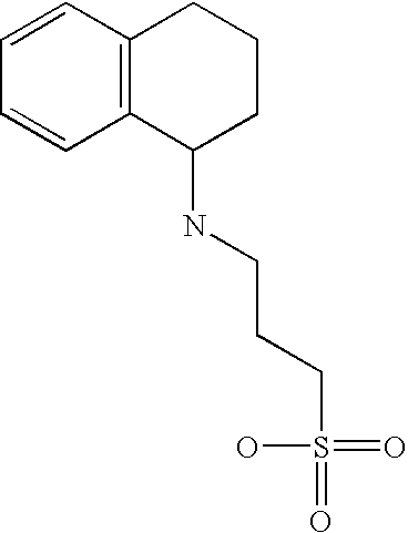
C1=CC2=C(C=C1)C(NCCCS(=O)(=O)O)CCC2
